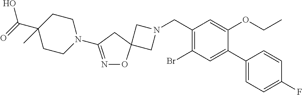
C1N(CC2=C(Br)C=C(C3=CC=C(F)C=C3)C(OCC)=C2)CC12ON=C(N1CCC(C(=O)O)(C)CC1)C2
